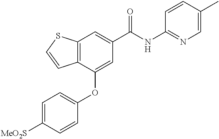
C12=C(C(OC3=CC=C([MeO2S])C=C3)=CC(C(NC3=NC=C(C)C=C3)=O)=C1)C=CS2
